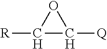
C1([R])C([Q])O1
